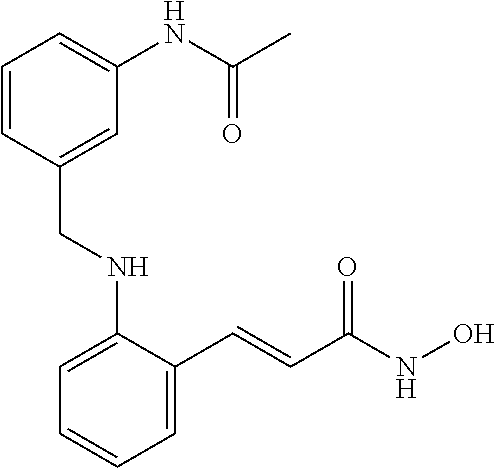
C1=CC=C(C=CC(NO)=O)C(NCC2=CC(NC(C)=O)=CC=C2)=C1
